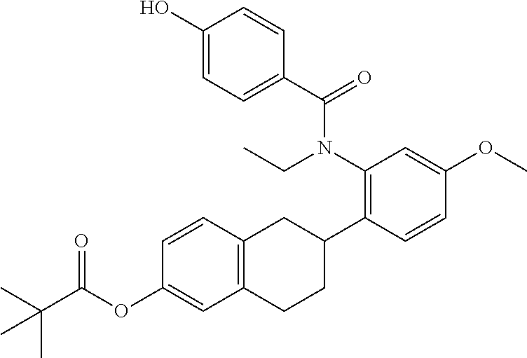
C1(O)=CC=C(C(N(C2=C(C3CC4=C(CC3)C=C(OC(C(C)(C)C)=O)C=C4)C=CC(OC)=C2)CC)=O)C=C1
